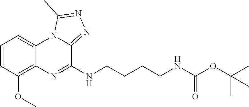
C1=CC(OC)=C2C(=C1)N1C(=NN=C1C)C(NCCCCNC(OC(C)(C)C)=O)=N2
